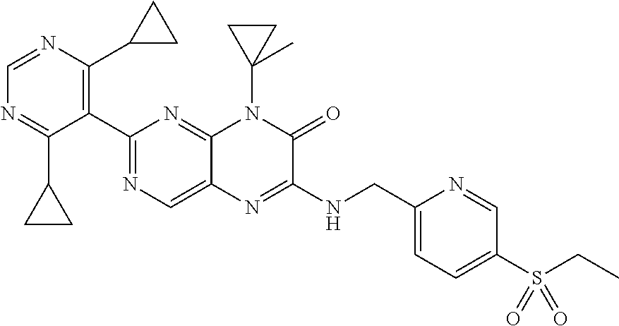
C1(C2=NC=C3C(=N2)N(C2(C)CC2)C(=O)C(NCC2=CC=C(S(CC)(=O)=O)C=N2)=N3)=C(C2CC2)N=CN=C1C1CC1
